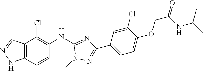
C12=C(C=CC(NC3=NC(C4=CC=C(OCC(=O)NC(C)C)C(Cl)=C4)=NN3C)=C1Cl)NN=C2
